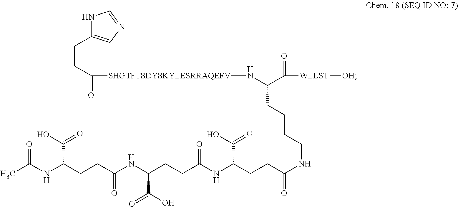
N1C(CCC([SHGTFTSDYSKYLESRRAQEFV]NC(C(=O)[WLLST][OH])CCCCNC(CCC(NC(CCC(NC(CCC(NC(C)=O)C(=O)O)=O)C(=O)O)=O)C(=O)O)=O)=O)=CN=C1
